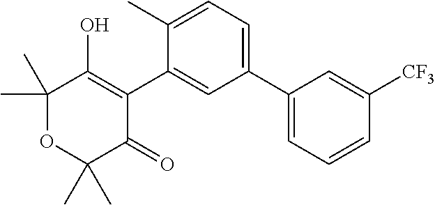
C1(C2=CC=C(C)C(C3=C(O)C(C)(C)OC(C)(C)C3=O)=C2)=CC=CC([CF3])=C1
